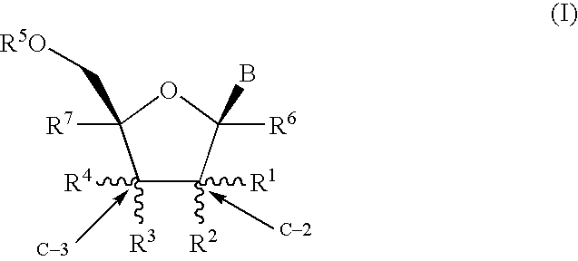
C1([R3])([R4])C([R2])([R1])C([R6])(B)OC1([R7])C[R5O].[C2].[C3]
